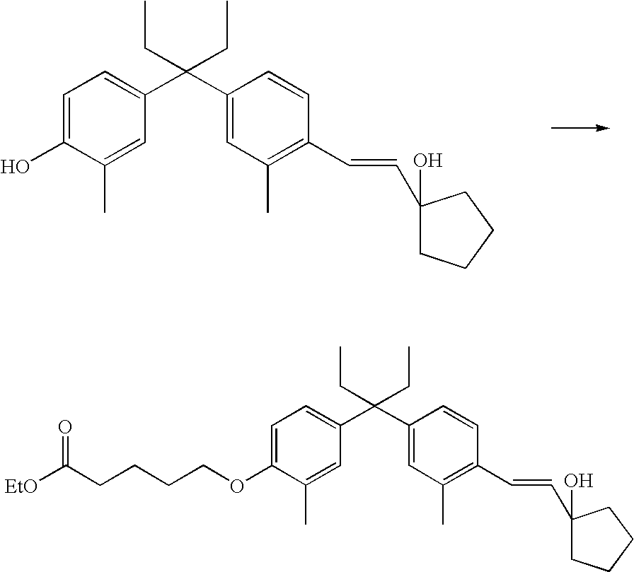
C1=C(OCCCCC([EtO])=O)C(C)=CC(C(C2=CC(C)=C(C=CC3(O)CCCC3)C=C2)(CC)CC)=C1.C1=C(O)C(C)=CC(C(C2=CC(C)=C(C=CC3(O)CCCC3)C=C2)(CC)CC)=C1
